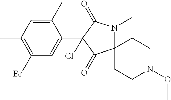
C1(C)=CC(C)=C(Br)C=C1C1(Cl)C(=O)C2(N(C)C1=O)CCN(OC)CC2
